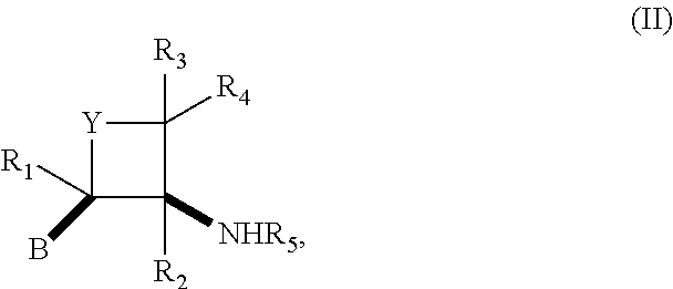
[Y]1C(B)([R1])C([R2])([NHR5])C1([R3])[R4]
